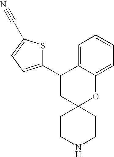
C1(C2=CC=C(C#N)S2)=CC2(OC3=CC=CC=C13)CCNCC2
